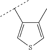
C1(C)=CSC=C1C(C)C
